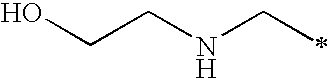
OCCNCC
